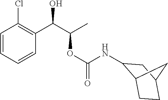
OC(C(OC(=O)NC1C2CCC(C1)C2)C)C1=C(Cl)C=CC=C1
